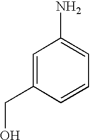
C1=C(CO)C=CC=C1N
